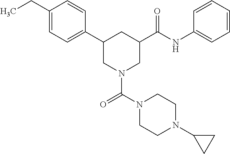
C1(CC)=CC=C(C2CN(C(N3CCN(C4CC4)CC3)=O)CC(C(NC3=CC=CC=C3)=O)C2)C=C1
